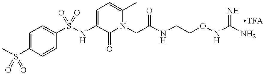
C1=CC(S(NC2=CC=C(C)N(CC(=O)NCCONC(N)=N)C2=O)(=O)=O)=CC=C1S(C)(=O)=O
